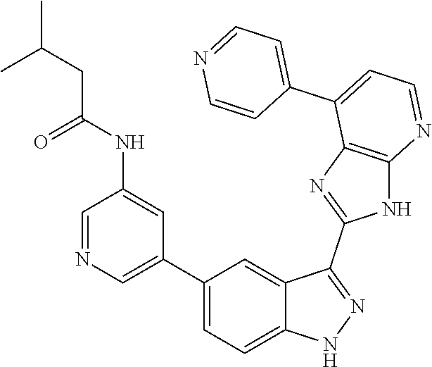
C1=NC=C(C2=CC=C3C(=C2)C(C2=NC4=C(N2)N=CC=C4C2=CC=NC=C2)=NN3)C=C1NC(=O)CC(C)C
